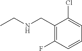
C1(CNCC)=C(F)C=CC=C1Cl
